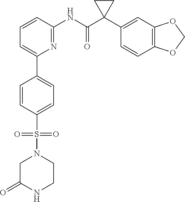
C1=CC(NC(C2(C3=CC4=C(C=C3)OCO4)CC2)=O)=NC(C2=CC=C(S(N3CCNC(=O)C3)(=O)=O)C=C2)=C1
